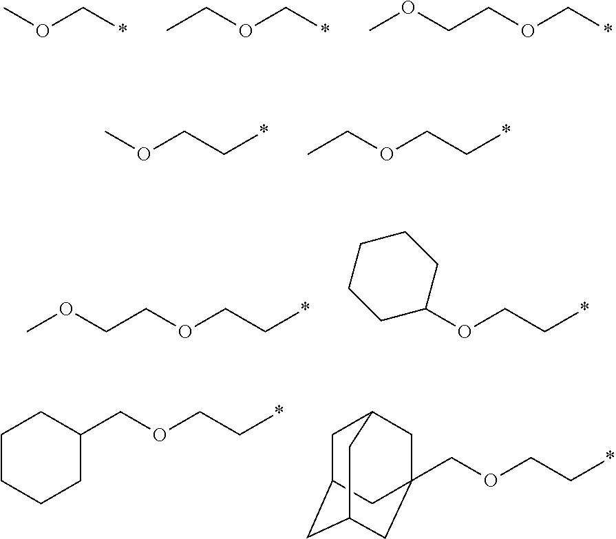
COC*.C(OC*)C.C(OC*)COC.COCC*.C(OCC*)C.C(OCC*)COC.C1C(OCC*)CCCC1.C1CCCC(COCC*)C1.C(OCC*)C12CC3CC(CC(C1)C3)C2
